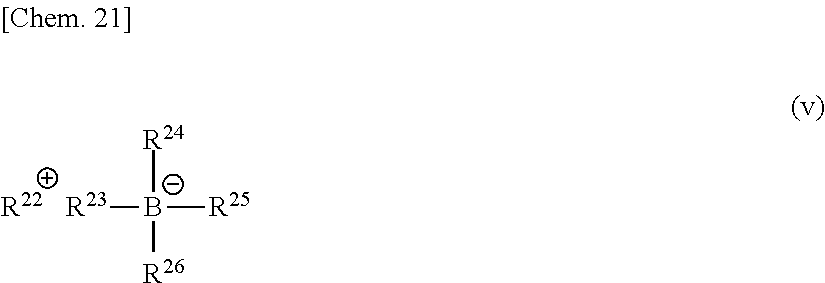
[R23][B-]([R25])([R24])[R26].[R22]
